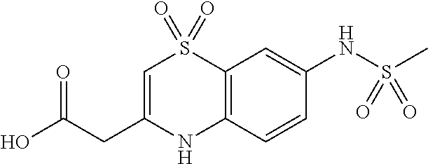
N1C2=C(S(=O)(=O)C=C1CC(O)=O)C=C(NS(=O)(C)=O)C=C2
